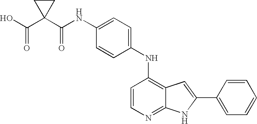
C1=CN=C2C(=C1NC1=CC=C(NC(C3(C(O)=O)CC3)=O)C=C1)C=C(C1=CC=CC=C1)N2
